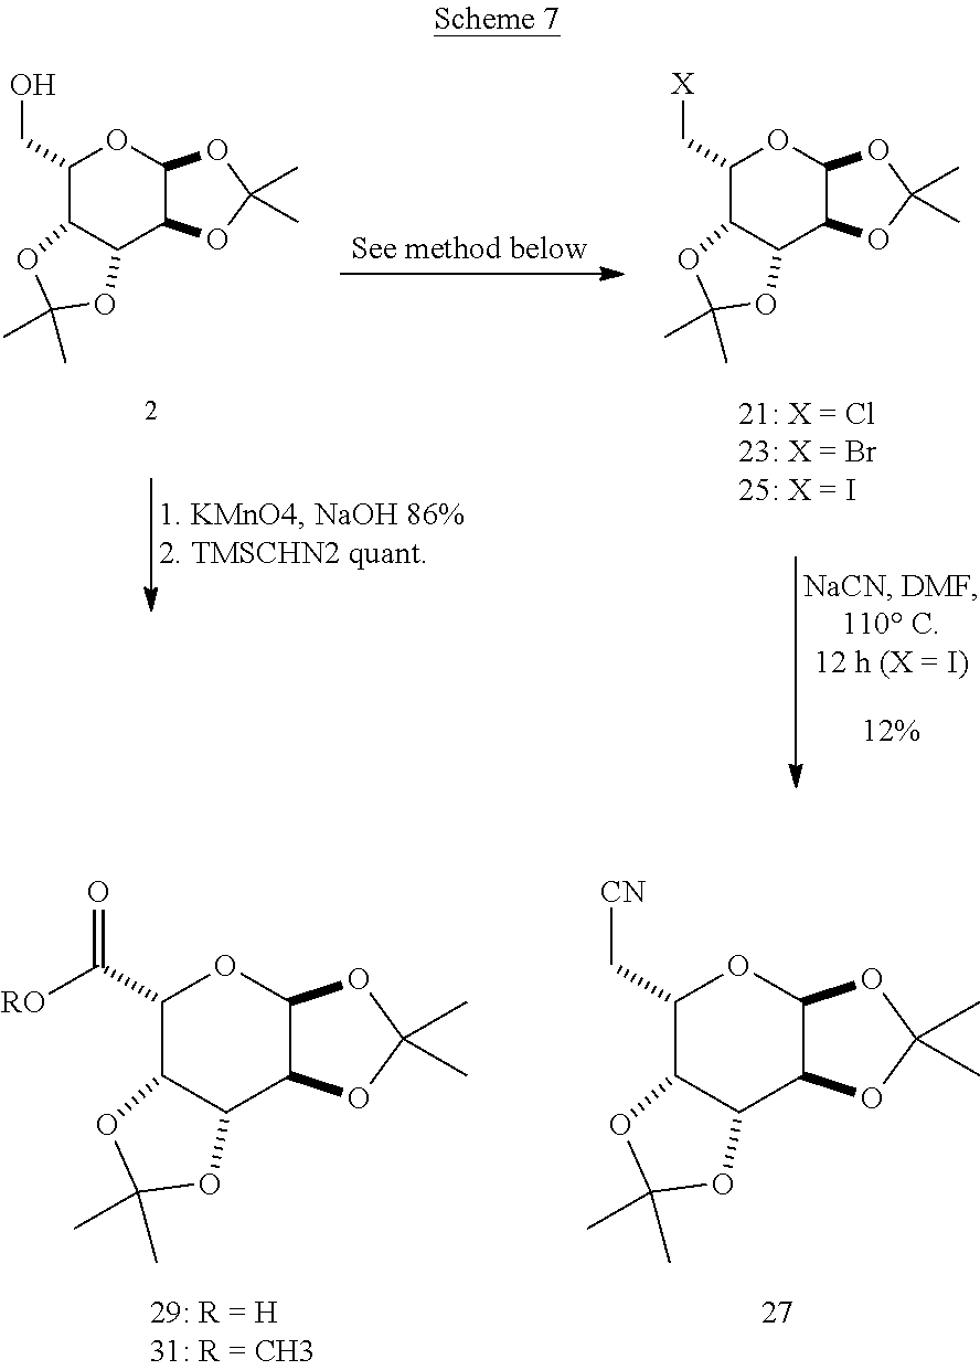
C1(CO)C2C(C3C(O1)OC(C)(C)O3)OC(C)(C)O2.C1(C[X])C2C(C3C(O1)OC(C)(C)O3)OC(C)(C)O2.C1(C(=O)[RO])C2C(C3C(O1)OC(C)(C)O3)OC(C)(C)O2.C1(C[CN])C2C(C3C(O1)OC(C)(C)O3)OC(C)(C)O2
